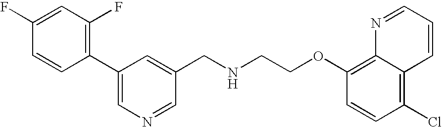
C1(F)=CC(F)=C(C2=CN=CC(CNCCOC3=C4C(=C(Cl)C=C3)C=CC=N4)=C2)C=C1
